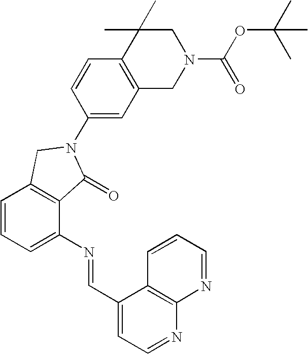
C1=CC=C(N=CC2=CC=NC3=C2C=CC=N3)C2=C1CN(C1=CC3=C(C=C1)C(C)(C)CN(C(OC(C)(C)C)=O)C3)C2=O
